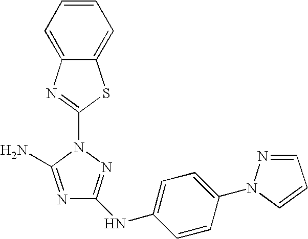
N1=C(N)N(C2=NC3=CC=CC=C3S2)N=C1NC1=CC=C(N2N=CC=C2)C=C1
